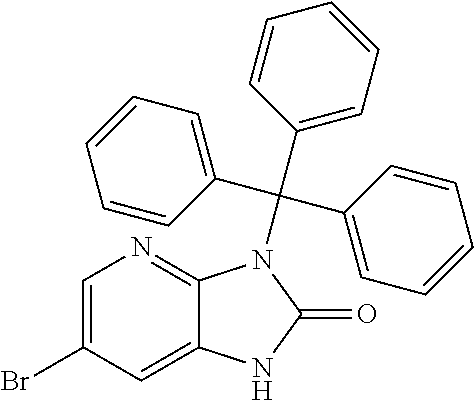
C1=C(Br)C=C2C(=N1)N(C(C1=CC=CC=C1)(C1=CC=CC=C1)C1=CC=CC=C1)C(=O)N2
